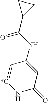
C1=[*C]NC(=O)C=C1NC(=O)C1CC1
